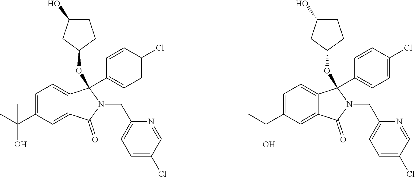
C1=C(C(C)(O)C)C=C2C(=C1)C(C1=CC=C(Cl)C=C1)(OC1CCC(O)C1)N(CC1=CC=C(Cl)C=N1)C2=O.C1=C(C(C)(O)C)C=C2C(=C1)C(C1=CC=C(Cl)C=C1)(OC1CCC(O)C1)N(CC1=CC=C(Cl)C=N1)C2=O
